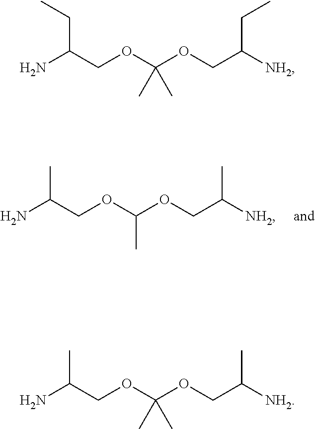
NC(COC(OCC([NH2])C)C)C.NC(COC(OCC([NH2])C)(C)C)C.NC(COC(OCC([NH2])CC)(C)C)CC
